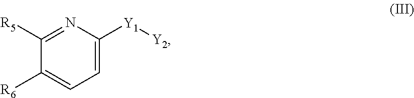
N1=C([R5])C([R6])=CC=C1[Y1][Y2]
